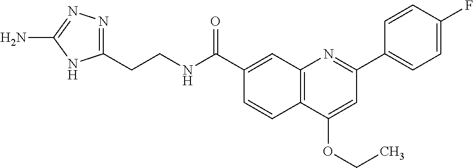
C1(C(NCCC2=NN=C(N)N2)=O)=CC2=C(C=C1)C(OCC)=CC(C1=CC=C(F)C=C1)=N2
